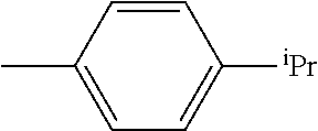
C1=CC(C)=CC=C1[iPr]
